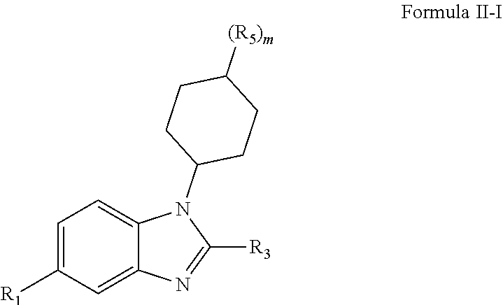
C1=C([R1])C=C2C(=C1)N(C1CCC([(R5)m])CC1)C([R3])=N2
